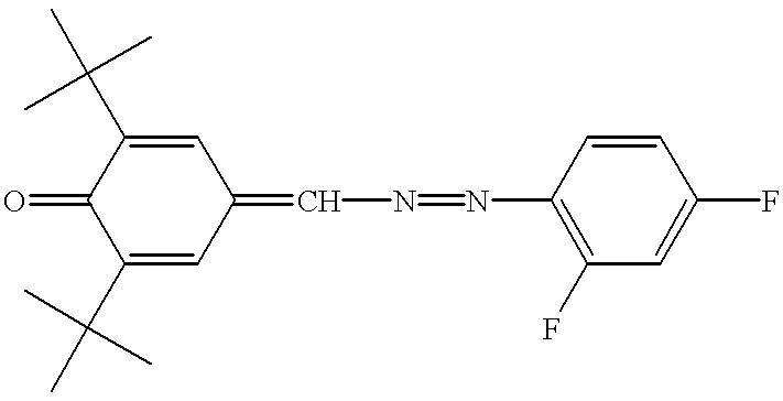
C1(C(C)(C)C)=CC(=CN=NC2=C(F)C=C(F)C=C2)C=C(C(C)(C)C)C1=O
